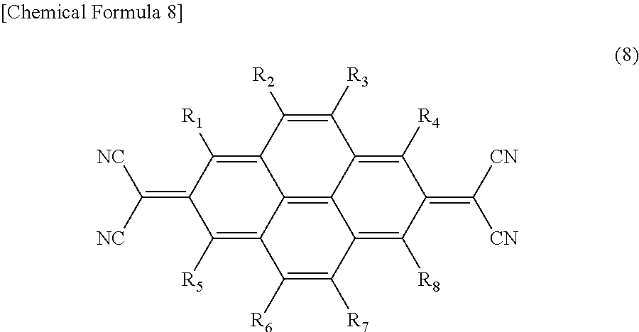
C1([R5])=C2C3=C4C(=C([R4])C(=C([CN])[CN])C([R8])=C4C([R7])=C2[R6])C([R3])=C([R2])C3=C([R1])C1=C([NC])[NC]
